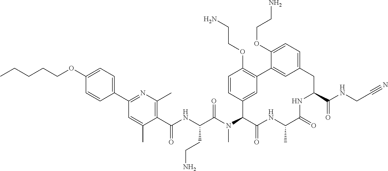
CCCCCOC1=CC=C(C2=NC(C)=C(C(NC(C(N(C3C(=O)NC(C)C(=O)NC(C(NCC#N)=O)CC4=CC=C(OCCN)C(=C4)C4=C(OCCN)C=CC3=C4)C)=O)CCN)=O)C(C)=C2)C=C1
